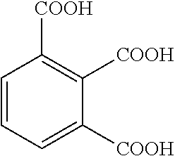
C1=CC=C([COOH])C([COOH])=C1[COOH]
